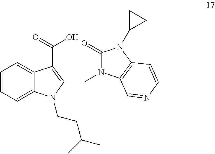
C1=CC=C2C(=C1)C(C(O)=O)=C(CN1C(=O)N(C3CC3)C3=C1C=NC=C3)N2CCC(C)C
